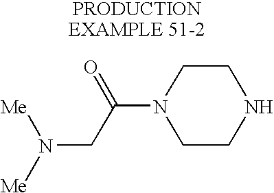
[Me]N([Me])CC(N1CCNCC1)=O
